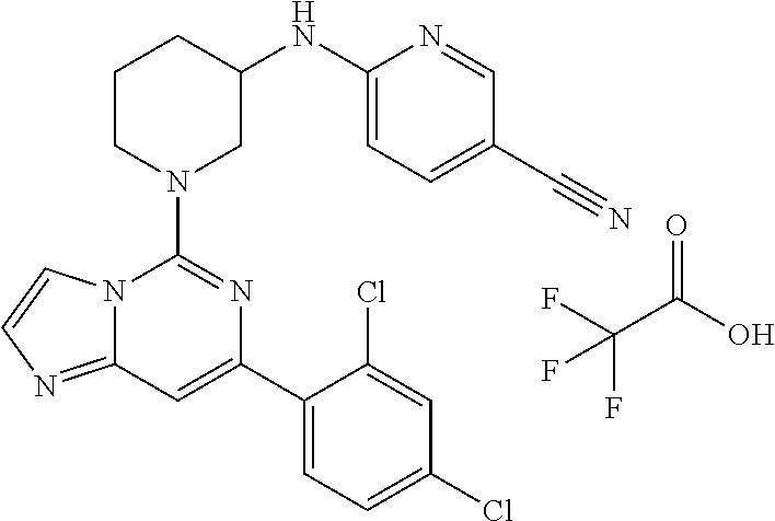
N12C(=NC=C1)C=C(C1=CC=C(Cl)C=C1Cl)N=C2N1CC(NC2=CC=C(C#N)C=N2)CCC1.FC(C(O)=O)(F)F
